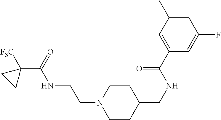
C1CC(CNC(C2=CC(C)=CC(F)=C2)=O)CCN1CCNC(C1([F3C])CC1)=O
